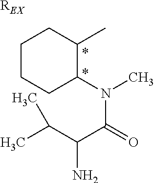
[REX].C1CCC(N(C(C(N)C(C)C)=O)C)C(C)C1.*.*
